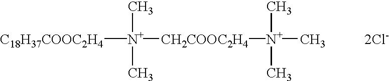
[C18H37COOC2H4][N+](C)(C)[CH2COOC2H4][N+](C)(C)C.[2Cl-]
